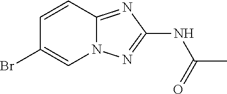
C1=CC2=NC(NC(C)=O)=NN2C=C1Br
